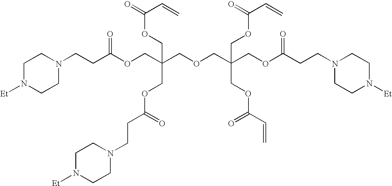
N1(CCC(OCC(COC(=O)C=C)(COC(CCN2CCN([Et])CC2)=O)COCC(COC(CCN2CCN([Et])CC2)=O)(COC(C=C)=O)COC(C=C)=O)=O)CCN([Et])CC1
